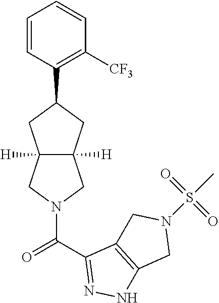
C1=CC(C2CC3([H])C([H])(C2)CN(C(=O)C2=NNC4=C2CN(S(C)(=O)=O)C4)C3)=C([CF3])C=C1
